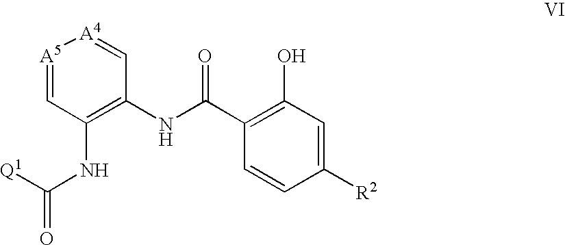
C1(C(=O)NC2=C(NC(=O)[Q1])C=[A5][A4]=C2)=C(O)C=C([R2])C=C1
